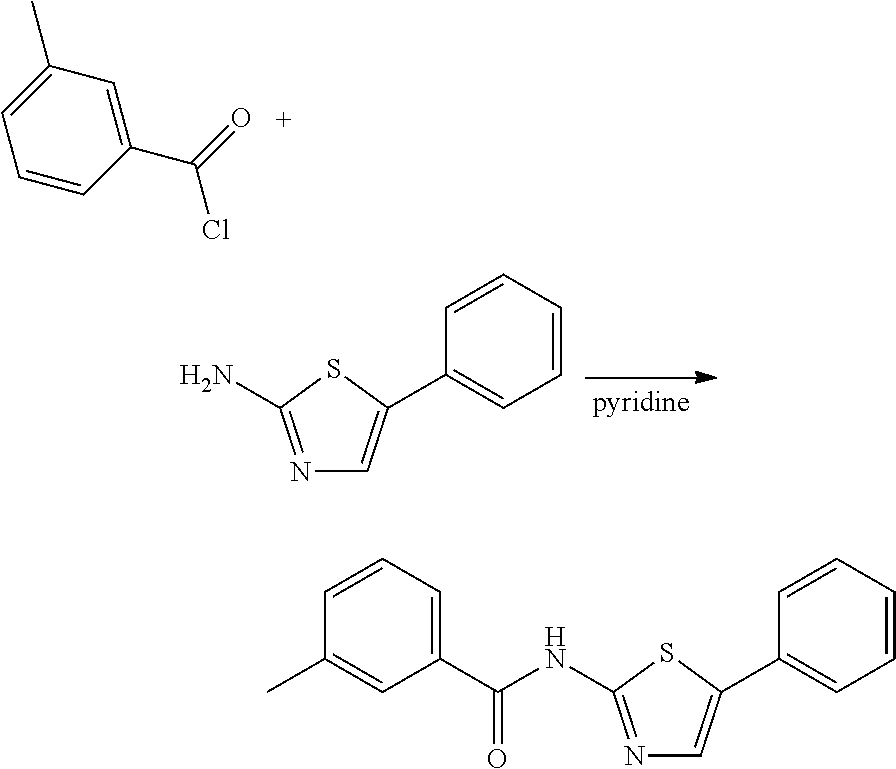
N1=C(NC(C2=CC=CC(C)=C2)=O)SC(C2=CC=CC=C2)=C1.N1=C(N)SC(C2=CC=CC=C2)=C1.C1(C(=O)Cl)=CC(C)=CC=C1
